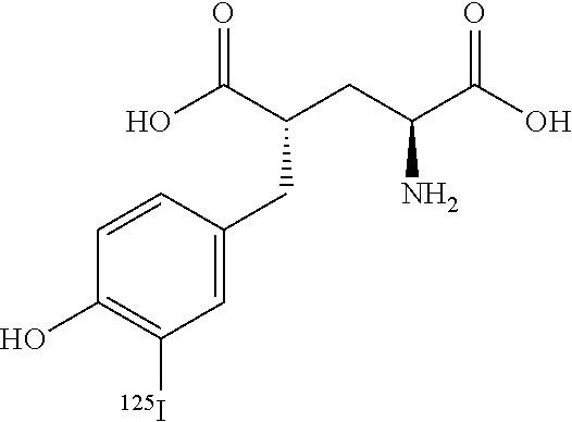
C1=C(CC(CC(C(O)=O)N)C(O)=O)C=CC(O)=C1[125I]
